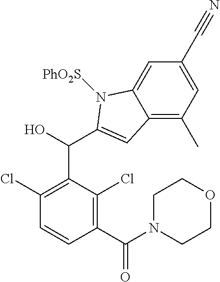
C12=C(C)C=C(C#N)C=C1N([PhO2S])C(C(C1=C(Cl)C=CC(C(N3CCOCC3)=O)=C1Cl)O)=C2
